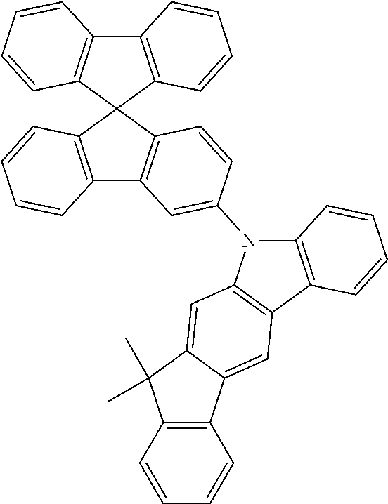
C12=C(C3=C(C=C4C(=C3)C3=C(C4(C)C)C=CC=C3)N1C1=CC3=C(C=C1)C1(C4=C3C=CC=C4)C3=C(C4=C1C=CC=C4)C=CC=C3)C=CC=C2
